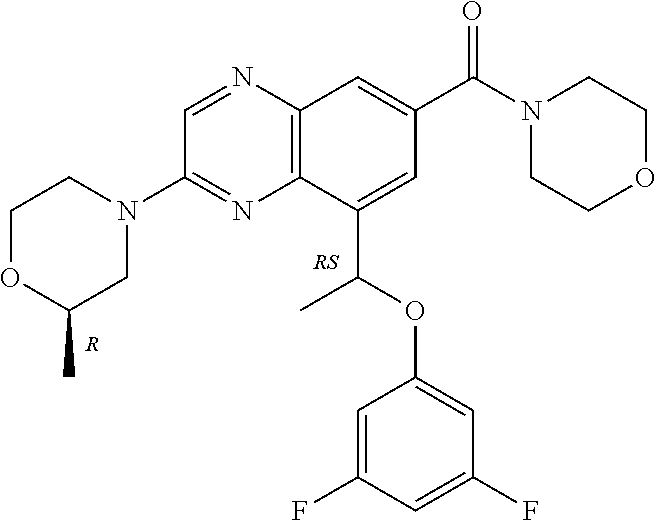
C1=NC2=C(N=C1N1CCOC(C)C1)C(C(OC1=CC(F)=CC(F)=C1)C)=CC(C(N1CCOCC1)=O)=C2.[R]
